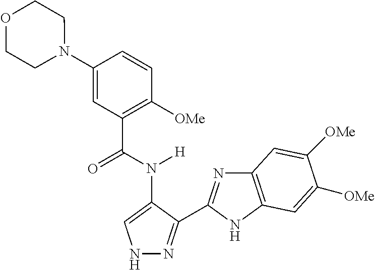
C1(N2CCOCC2)=CC(C(N([H])C2=CNN=C2C2=NC3=C(N2)C=C([OMe])C([OMe])=C3)=O)=C([OMe])C=C1
